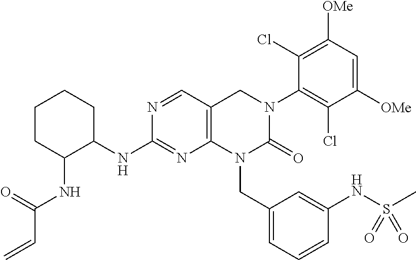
C12=C(C=NC(NC3CCCCC3NC(C=C)=O)=N1)CN(C1=C(Cl)C([OMe])=CC([OMe])=C1Cl)C(=O)N2CC1=CC=CC(NS(C)(=O)=O)=C1
